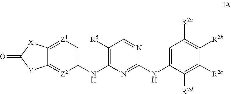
C1(NC2=C([R5])C=NC(NC3=CC([R2a])=C([R2b])C([R2c])=C3[R2d])=N2)=C[Z1]=C2C(=[Z2]1)[Y]C(=O)[X]2
